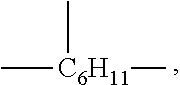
C[C6H11](C)C
